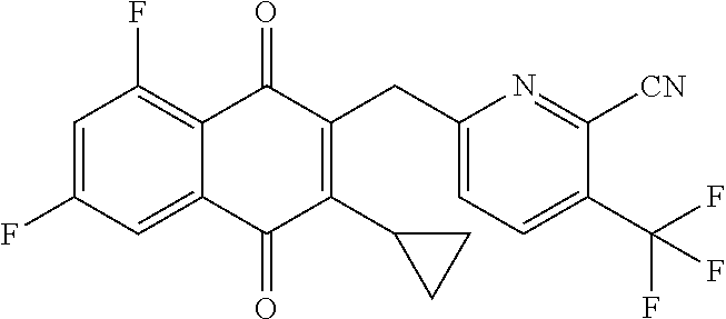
C1=C(F)C=C2C(=C1F)C(=O)C(CC1=CC=C(C(F)(F)F)C([CN])=N1)=C(C1CC1)C2=O
